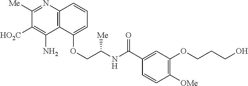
C1([Me])=NC2=C(C(N)=C1[HO2C])C(OCC(NC(C1=CC(OCCCO)=C([OMe])C=C1)=O)[Me])=CC=C2
